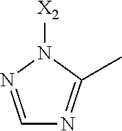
[X2]N1N=CN=C1C
